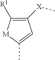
C1([X]C)=C([R1])[M]C(C)=C1
